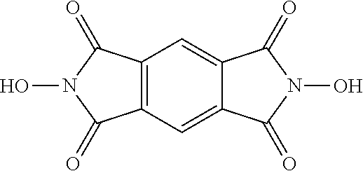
C12=C(C=C3C(=C1)C(=O)N(O)C3=O)C(=O)N(O)C2=O
